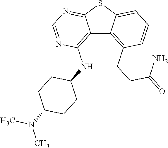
C12=C(NC3CCC(N(C)C)CC3)N=CN=C1SC1=CC=CC(CCC(N)=O)=C21
